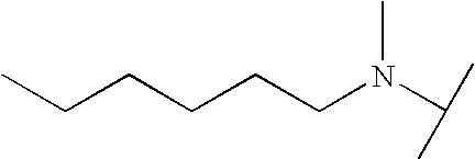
C(CCN(C)C(C)C)CCC
